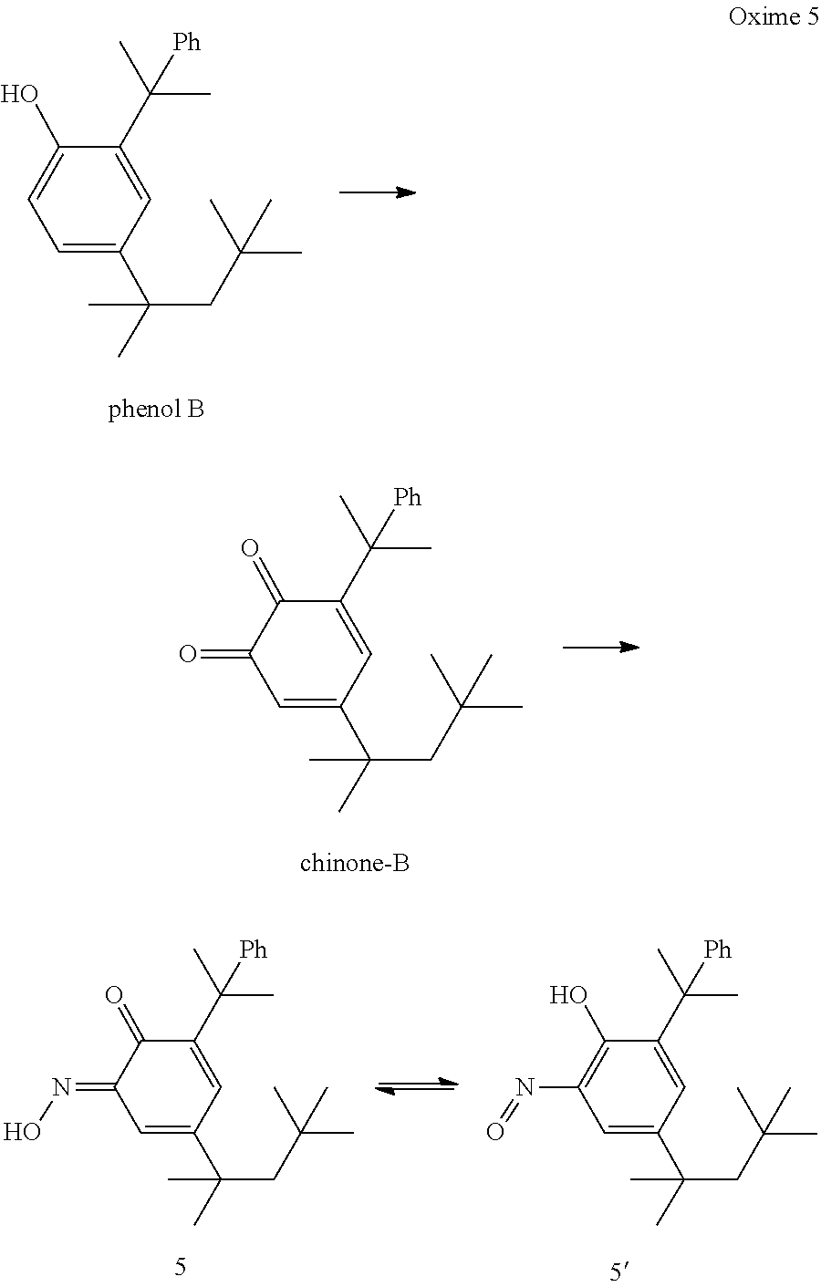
CC(C)(C1=CC=C(O)C(C(C)([Ph])C)=C1)CC(C)(C)C.CC(C)(C1=CC(=O)C(=O)C(C(C)([Ph])C)=C1)CC(C)(C)C.ON=C1C=C(C(C)(C)CC(C)(C)C)C=C(C(C)([Ph])C)C1=O.CC(C)(C1=CC(N=O)=C(O)C(C(C)([Ph])C)=C1)CC(C)(C)C
